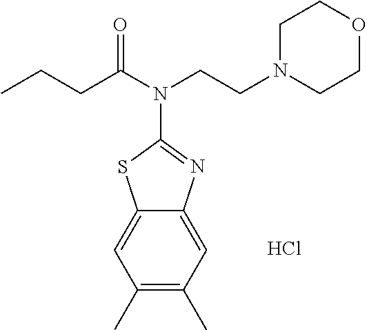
CCCC(N(CCN1CCOCC1)C1=NC2=CC(C)=C(C)C=C2S1)=O.Cl
